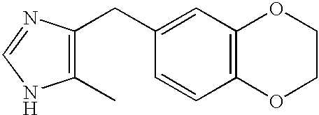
C1(C)=C(CC2=CC3=C(C=C2)OCCO3)N=CN1
